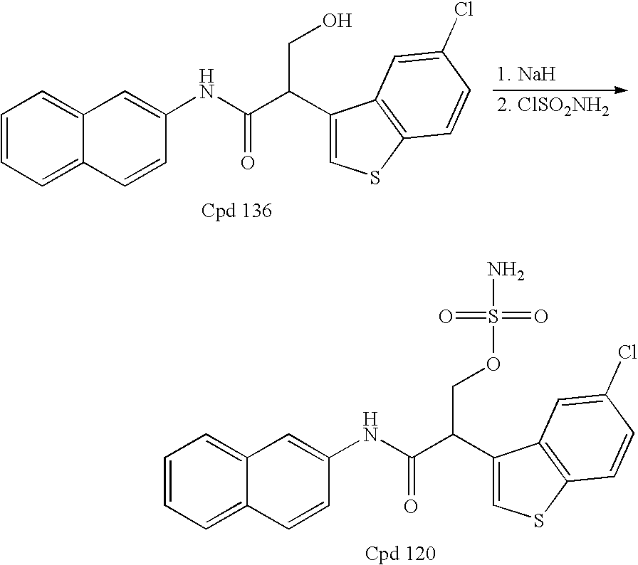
C1=CC=C2C(=C1)C=C(NC(C(C1=CSC3=C1C=C(Cl)C=C3)COS(N)(=O)=O)=O)C=C2.C1=CC=C2C(=C1)C=C(NC(C(C1=CSC3=C1C=C(Cl)C=C3)CO)=O)C=C2
